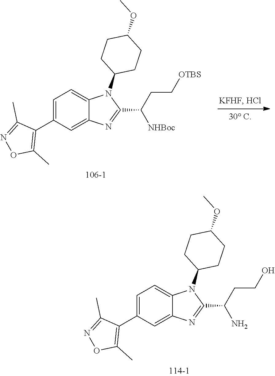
C1(C(N)CCO)=NC2=CC(C3=C(C)ON=C3C)=CC=C2N1C1CCC(OC)CC1.C1(C([NHBoc])CC[OTBS])=NC2=CC(C3=C(C)ON=C3C)=CC=C2N1C1CCC(OC)CC1
